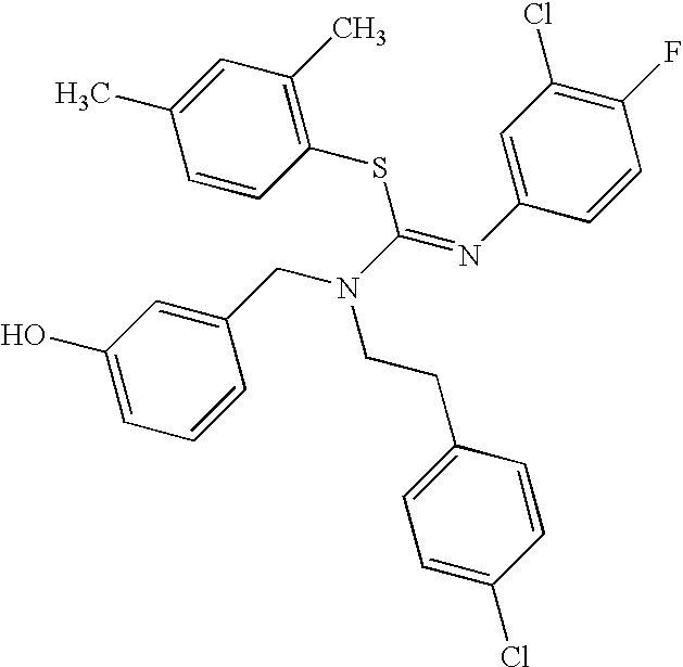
C1(O)=CC=CC(CN(C(=NC2=CC(Cl)=C(F)C=C2)SC2=C(C)C=C(C)C=C2)CCC2=CC=C(Cl)C=C2)=C1
